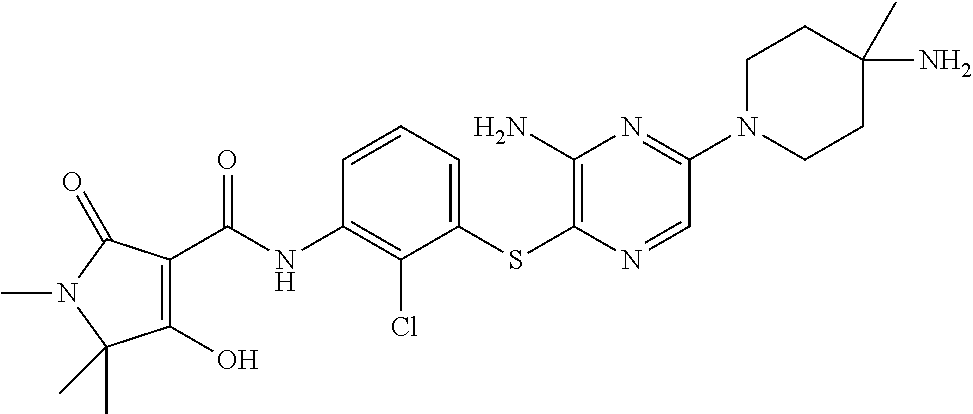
C1(O)=C(C(NC2=C(Cl)C(SC3=C(N)N=C(N4CCC(C)(N)CC4)C=N3)=CC=C2)=O)C(=O)N(C)C1(C)C
